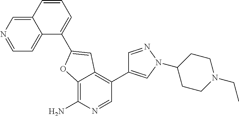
C12=CN=CC=C1C(C1=CC3=C(C4=CN(C5CCN(CC)CC5)N=C4)C=NC(N)=C3O1)=CC=C2
